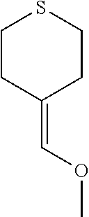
C1CC(=COC)CCS1
